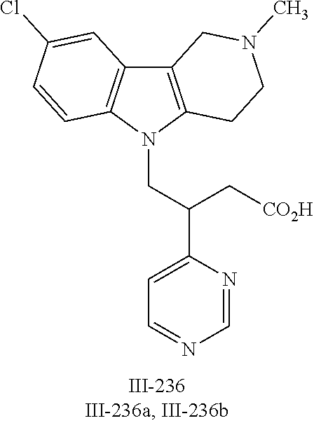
N1(CC(C2=CC=NC=N2)C[CO2H])C2=C(C3=C1C=CC(Cl)=C3)CN(C)CC2
